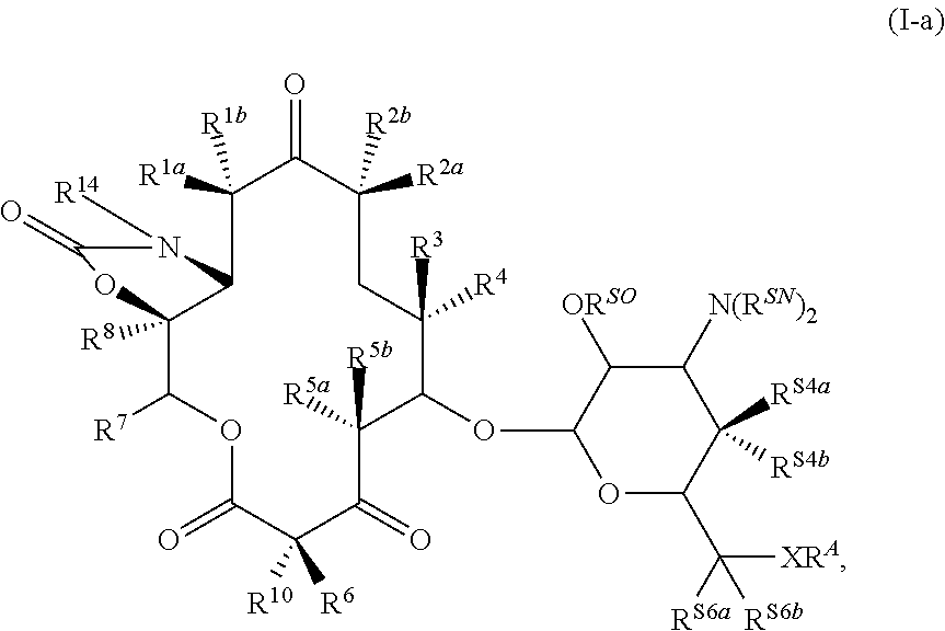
C12([R8])C([R7])OC(=O)C([R6])([R10])C(=O)C([R5b])([R5a])C(OC3OC(C([XRA])([RS6a])[RS6b])C([RS4a])([RS4b])C([N(RSN)2])C3[ORSO])C([R3])([R4])CC([R2b])([R2a])C(=O)C([R1a])([R1b])C1N([R14])C(=O)O2
